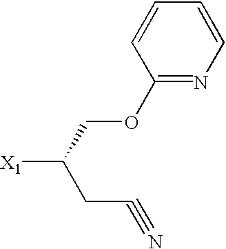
[X1]C(COC1=NC=CC=C1)CC#N
